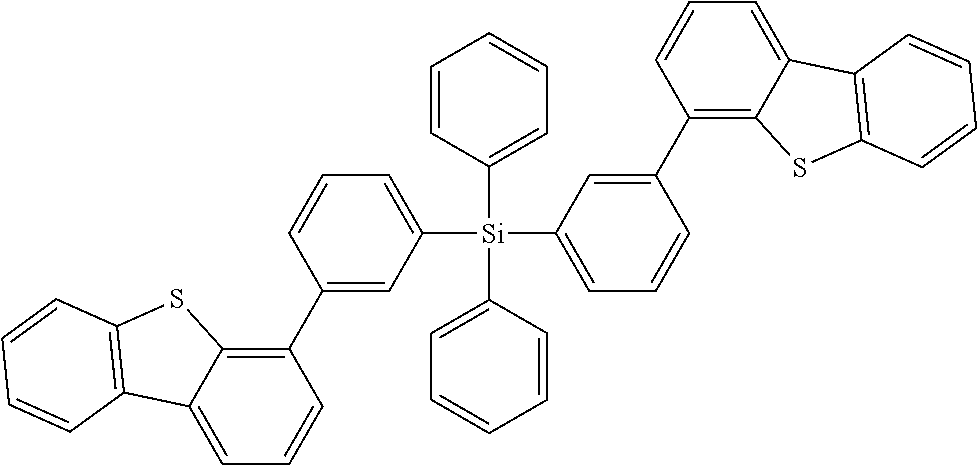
C12=CC=CC(C3=CC([Si](C4=CC=CC(C5=C6C(=CC=C5)C5=C(S6)C=CC=C5)=C4)(C4=CC=CC=C4)C4=CC=CC=C4)=CC=C3)=C1SC1=C2C=CC=C1
